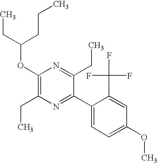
C1(OC(CCC)CC)=C(CC)N=C(C2=CC=C(OC)C=C2C(F)(F)F)C(CC)=N1
